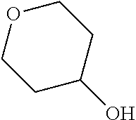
OC1CCOCC1
